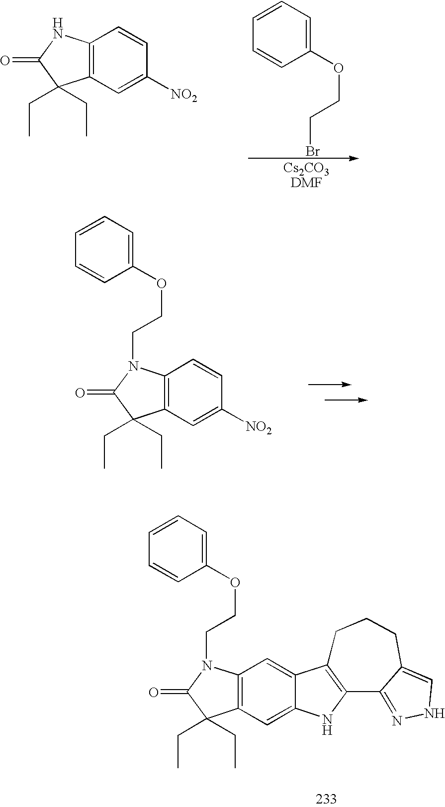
C12=C(C=C([NO2])C=C1)C(CC)(CC)C(=O)N2CCOC1=CC=CC=C1.C12=C(C=C3C(=C1)C1=C(N3)C3=NNC=C3CCC1)C(CC)(CC)C(=O)N2CCOC1=CC=CC=C1.C12=C(C=C([NO2])C=C1)C(CC)(CC)C(=O)N2.C1=CC=C(OCCBr)C=C1
